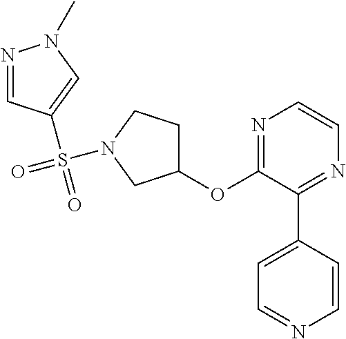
C1(OC2=NC=CN=C2C2=CC=NC=C2)CCN(S(=O)(=O)C2=CN(C)N=C2)C1
